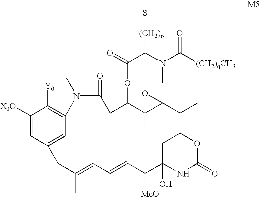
C1([X3O])=CC2=CC(=C1[Y0])N(C)C(=O)CC(OC(=O)C(N(C)C(=O)[(CH2)qCH3])[(CH2)o]S)C1(C)C(C(C)C3OC(=O)NC(O)(C([MeO])C=CC=C(C)C2)C3)O1
